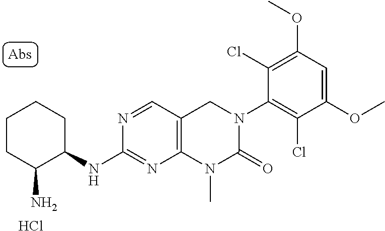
C1(NC2C(N)CCCC2)=NC2=C(C=N1)CN(C1=C(Cl)C(OC)=CC(OC)=C1Cl)C(=O)N2C.Cl
